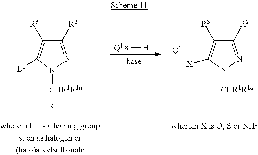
[Q1X][H].C1([R2])=NN([CHR1R1a])C([L1])=C1[R3].C1([R2])=NN([CHR1R1a])C([X][Q1])=C1[R3]
